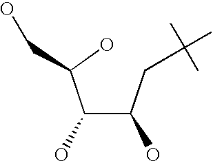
C(C(CC(C)(C)C)O)(C(O)CO)O
